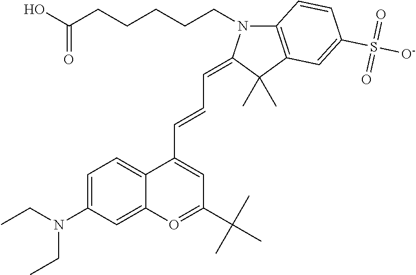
C(CCCC(O)=O)CN1C2=C(C(C)(C)C1=CC=CC1=CC(C(C)(C)C)=OC3=CC(N(CC)CC)=CC=C31)C=C(S([O-])(=O)=O)C=C2
